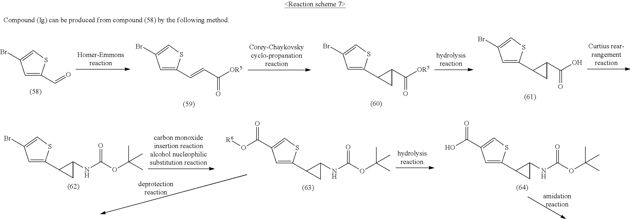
C1=C(C=O)SC=C1Br.C1=C(C=CC([OR5])=O)SC=C1Br.C1=C(C2C(C([OR5])=O)C2)SC=C1Br.C1=C(C2C(C(O)=O)C2)SC=C1Br.C1=C(C2C(NC(OC(C)(C)C)=O)C2)SC=C1Br.C1=C(C2C(NC(OC(C)(C)C)=O)C2)SC=C1C(O[R6])=O.C1=C(C2C(NC(OC(C)(C)C)=O)C2)SC=C1C(O)=O
